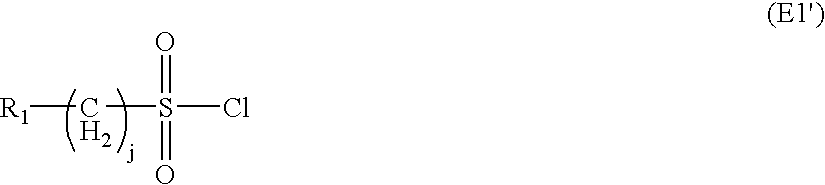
[R1]CS(Cl)(=O)=O
